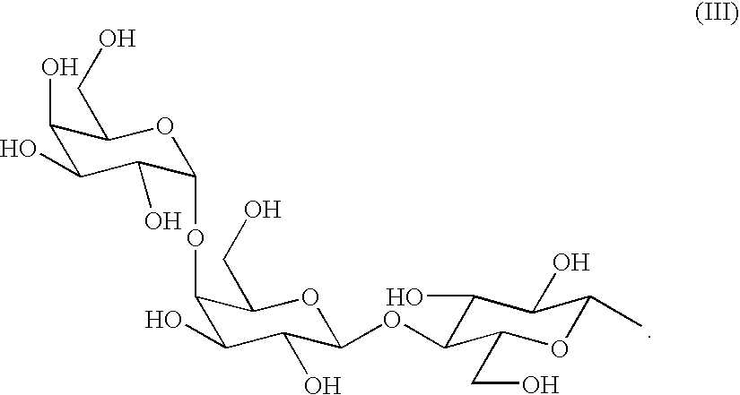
C1(O)C(O)C(O)C(OC2C(O)C(O)C(OC3C(O)C(O)C(C)OC3CO)OC2CO)OC1CO
